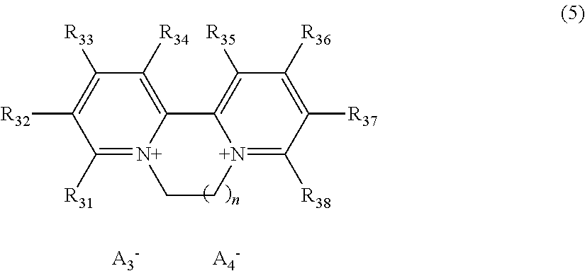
C1([R31])=[N+]2C(=C([R34])C([R33])=C1[R32])C1=C([R35])C([R36])=C([R37])C([R38])=[N+]1CC2
